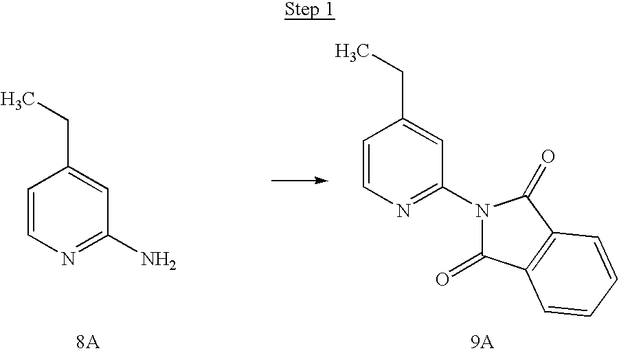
[8A].[9A].C1=CN=C(N)C=C1CC.C1=CN=C(N2C(=O)C3=C(C2=O)C=CC=C3)C=C1CC
